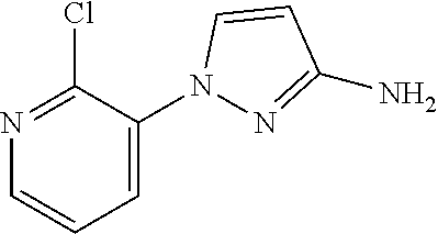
C1=C(N2N=C(N)C=C2)C(Cl)=NC=C1
